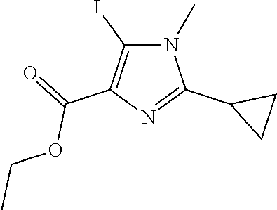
N1(C)C(I)=C(C(OCC)=O)N=C1C1CC1
